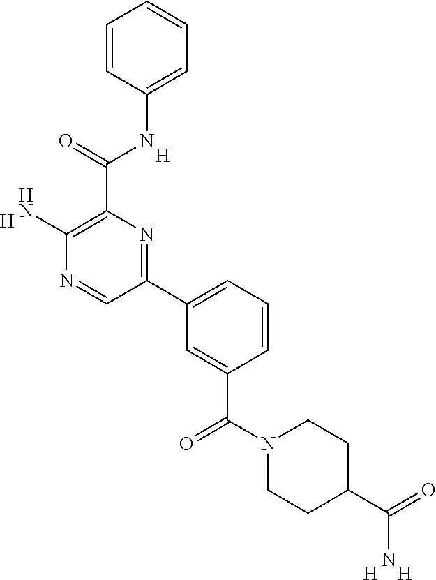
C1=CC(NC(C2=C(N)N=CC(C3=CC=CC(C(N4CCC(C(=O)N)CC4)=O)=C3)=N2)=O)=CC=C1.[H].[H].[H].[H]
